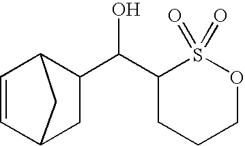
C1C2C=CC(C1C(C1CCCOS1(=O)=O)O)C2
